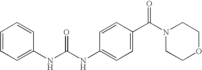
C1=CC=C(NC(NC2=CC=C(C(N3CCOCC3)=O)C=C2)=O)C=C1
